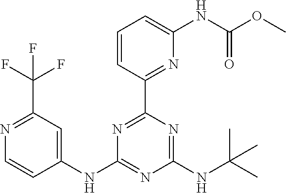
C1=CC(C2=NC(NC3=CC(C(F)(F)F)=NC=C3)=NC(NC(C)(C)C)=N2)=NC(NC(OC)=O)=C1
